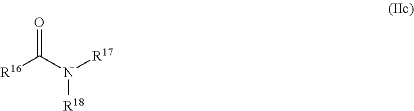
C(=O)([R16])N([R17])[R18]
